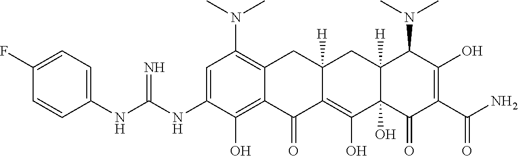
C1=C(NC(NC2=CC=C(F)C=C2)=N)C(O)=C2C(=C1N(C)C)CC1([H])C(=C(O)C3(O)C([H])(C1)C(N(C)C)C(O)=C(C(N)=O)C3=O)C2=O
